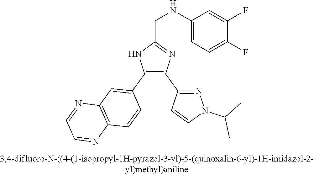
C1(NCC2=NC(C3=NN(C(C)C)C=C3)=C(C3=CC4=C(C=C3)N=CC=N4)N2)=CC=C(F)C(F)=C1
